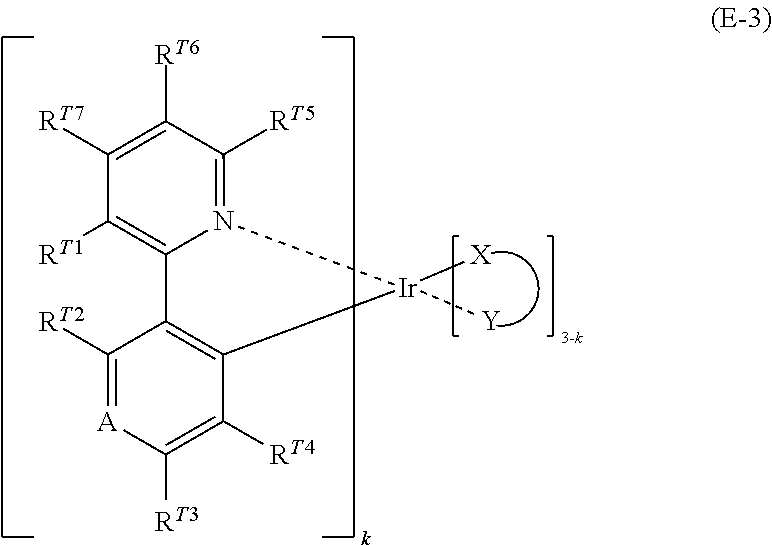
C12=C([RT1])C([RT7])=C([RT6])C([RT5])=N1[Ir]([Y])([X])C1=C2C([RT2])=[A]C([RT3])=C1[RT4]
